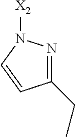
C1(CC)=NN([X2])C=C1
